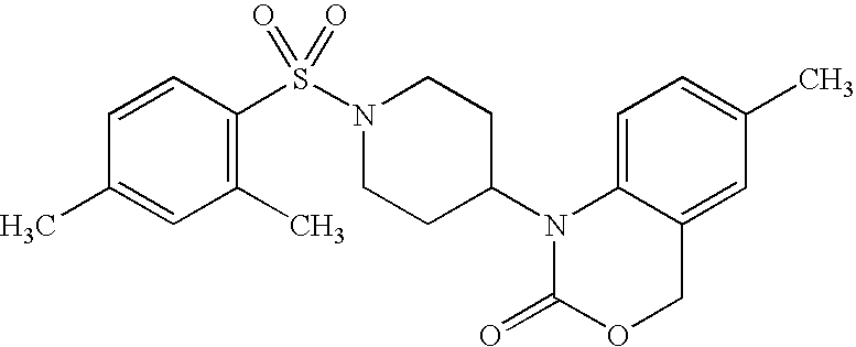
C1=C2C(=CC(C)=C1)COC(=O)N2C1CCN(S(=O)(=O)C2=C(C)C=C(C)C=C2)CC1
